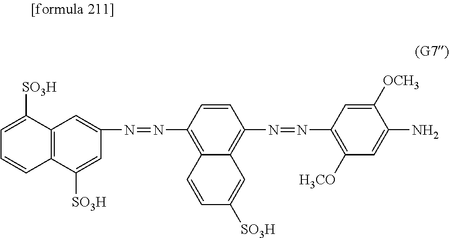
N(=NC1=C2C(=C(N=NC3=C([H3CO])C=C(N)C([OCH3])=C3)C=C1)C=C([SO3H])C=C2)C1=CC2=C(C=CC=C2[SO3H])C([SO3H])=C1
